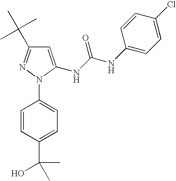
C1=CC(C(O)(C)C)=CC=C1N1N=C(C(C)(C)C)C=C1NC(NC1=CC=C(Cl)C=C1)=O
